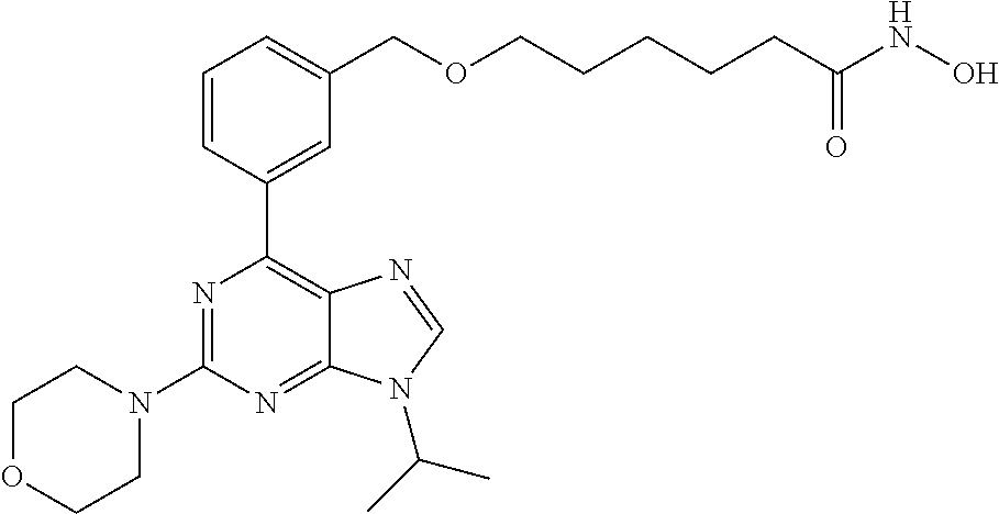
C1=CC(C2=C3C(=NC(N4CCOCC4)=N2)N(C(C)C)C=N3)=CC(COCCCCCC(NO)=O)=C1
